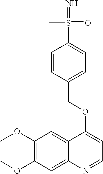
C1(OC)=C(OC)C=C2C(=C1)C(OCC1=CC=C(S(=N)(C)=O)C=C1)=CC=N2
